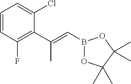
C1=CC(F)=C(C(C)=CB2OC(C)(C)C(C)(C)O2)C(Cl)=C1
